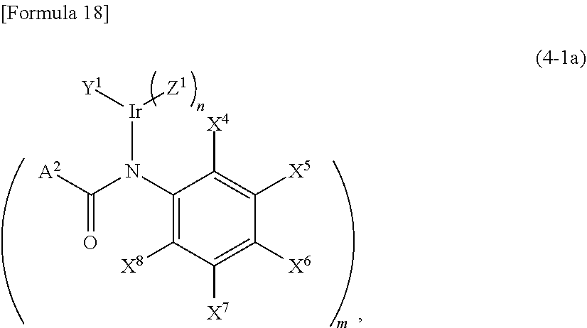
C1(N(C([A2])=O)[Ir]([Y1])[Z1])=C([X8])C([X7])=C([X6])C([X5])=C1[X4]
